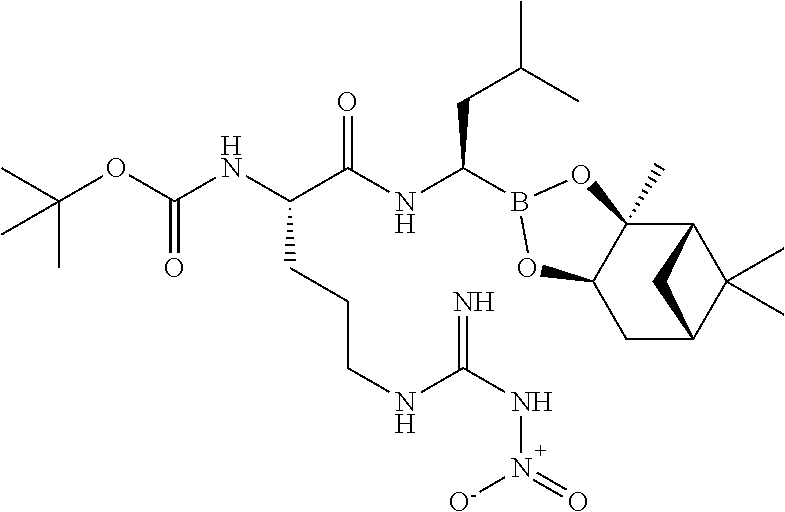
C1C2C(C)(C)C(C3(C)C1OB(C(NC(C(NC(OC(C)(C)C)=O)CCCNC(NN(=O)[O-])=N)=O)CC(C)C)O3)C2
